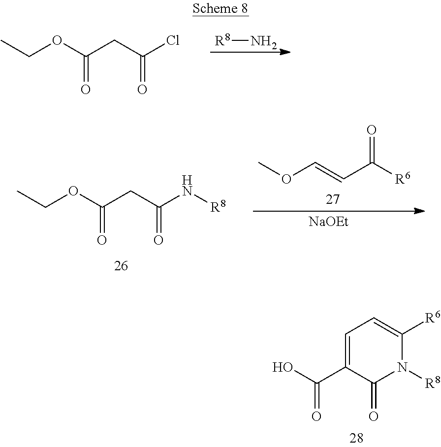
CCOC(CC(Cl)=O)=O.[R8]N.C1=C(C(O)=O)C(=O)N([R8])C([R6])=C1.CCOC(CC(N[R8])=O)=O.COC=CC([R6])=O.[NaOEt]
